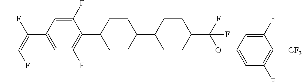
C1=C(F)C(C2CCC(C3CCC(C(OC4=CC(F)=C([CF3])C(F)=C4)(F)F)CC3)CC2)=C(F)C=C1C(F)=C(F)C
